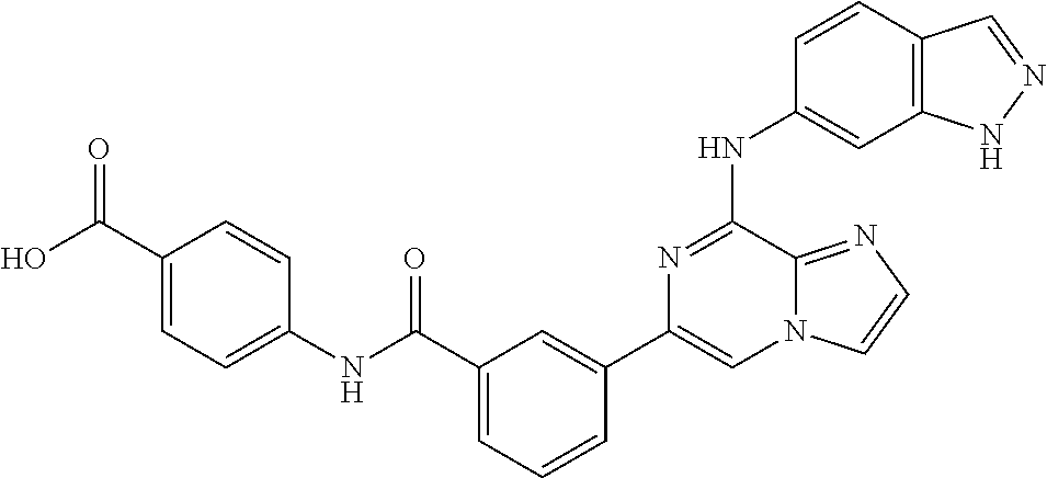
C1=CC2=C(C=C1NC1=NC(C3=CC(C(NC4=CC=C(C(O)=O)C=C4)=O)=CC=C3)=CN3C1=NC=C3)NN=C2
